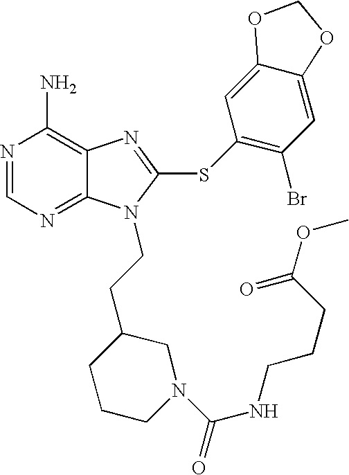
N1=CN=C2C(=C1N)N=C(SC1=C(Br)C=C3C(=C1)OCO3)N2CCC1CN(C(=O)NCCCC(OC)=O)CCC1
